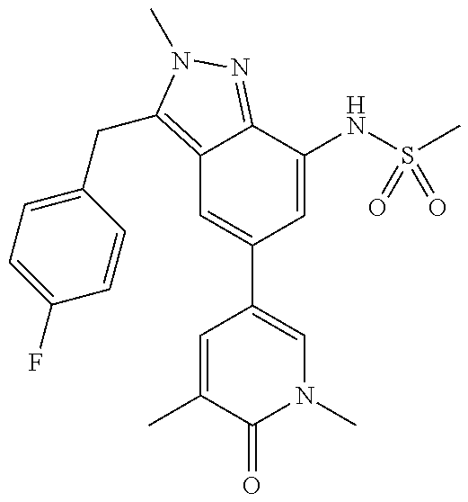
C12=C(CC3=CC=C(F)C=C3)N(C)N=C1C(NS(C)(=O)=O)=CC(C1=CN(C)C(=O)C(C)=C1)=C2
